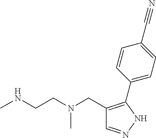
C1=NNC(C2=CC=C(C#N)C=C2)=C1CN(CCNC)C
